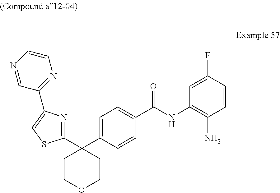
C1=CC(F)=CC(NC(C2=CC=C(C3(C4=NC(C5=NC=CN=C5)=CS4)CCOCC3)C=C2)=O)=C1N
